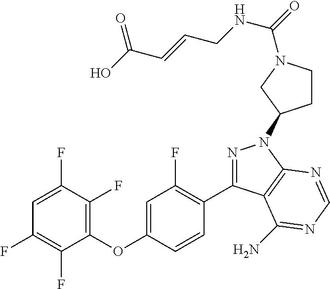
C1=C(F)C(F)=C(OC2=CC(F)=C(C3=NN(C4CCN(C(=O)NCC=CC(O)=O)C4)C4=C3C(N)=NC=N4)C=C2)C(F)=C1F
